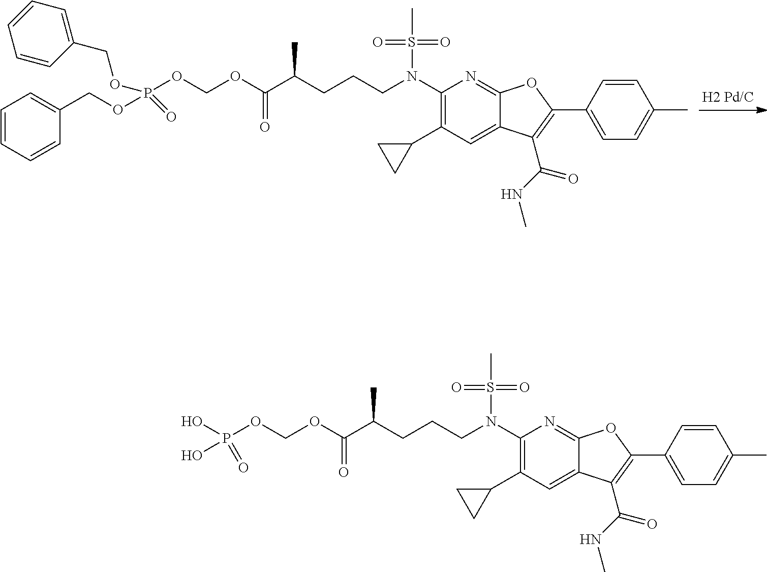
C1(N(CCCC(C(OCOP(OCC2=CC=CC=C2)(=O)OCC2=CC=CC=C2)=O)C)S(C)(=O)=O)=C(C2CC2)C=C2C(=N1)OC(C1=CC=C(C)C=C1)=C2C(NC)=O.C1(N(CCCC(C(OCOP(O)(O)=O)=O)C)S(C)(=O)=O)=C(C2CC2)C=C2C(=N1)OC(C1=CC=C(C)C=C1)=C2C(NC)=O
